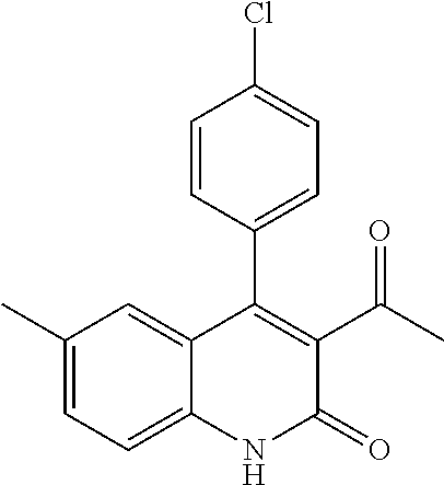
C1=CC(C2=C(C(C)=O)C(=O)NC3=CC=C(C)C=C23)=CC=C1Cl
